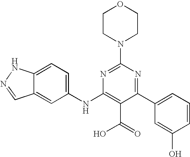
C1(C2=CC=CC(O)=C2)=NC(N2CCOCC2)=NC(NC2=CC=C3C(=C2)C=NN3)=C1C(=O)O
